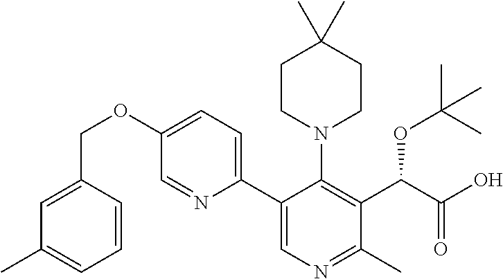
C1CN(C2=C(C(C(O)=O)OC(C)(C)C)C(C)=NC=C2C2=CC=C(OCC3=CC(C)=CC=C3)C=N2)CCC1(C)C
